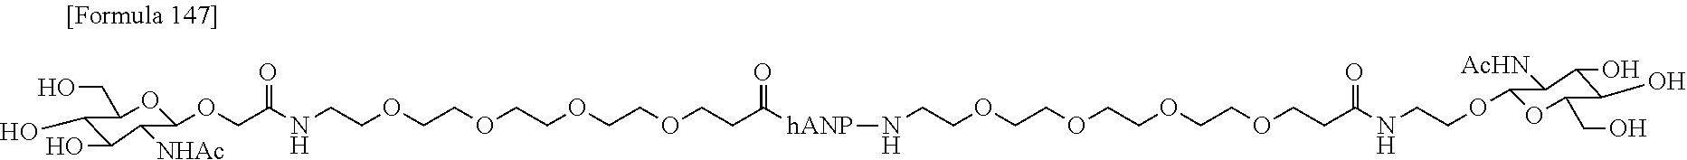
C1(OCC(NCCOCCOCCOCCOCCC([hANP]NCCOCCOCCOCCOCCC(NCCOC2OC(CO)C(O)C(O)C2[AcHN])=O)=O)=O)OC(CO)C(O)C(O)C1[NHAc]
